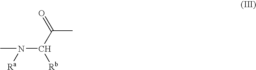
CN(C(C(C)=O)[Rb])[Ra]
